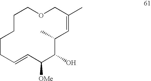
C1=CC([OMe])C(O)C(C)C=C(C)COCCCCC1
